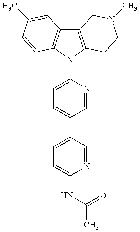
C12=C(N(C3=CC=C(C4=CC=C(NC(C)=O)N=C4)C=N3)C3=C1C=C(C)C=C3)CCN(C)C2
